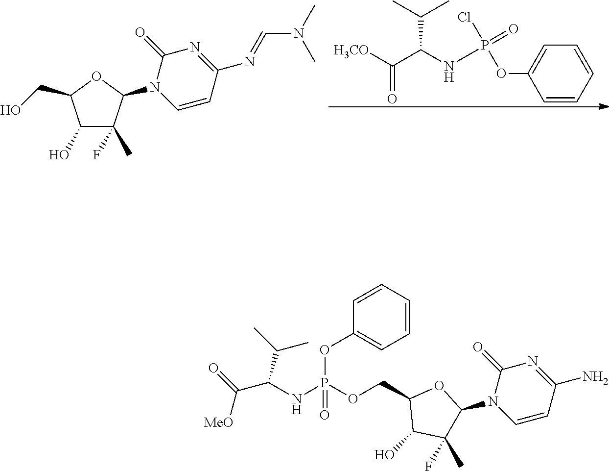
C1(O)C(F)(C)C(N2C=CC(N=CN(C)C)=NC2=O)OC1CO.[H3CO]C(C(NP(OC1=CC=CC=C1)(=O)Cl)C(C)C)=O.C(NP(OCC1C(O)C(C)(F)C(N2C=CC(N)=NC2=O)O1)(OC1=CC=CC=C1)=O)(C(=O)[MeO])C(C)C
